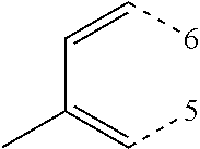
[6]C=CC(=C[5])C
